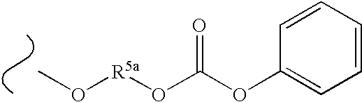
CO[R5a]OC(OC1=CC=CC=C1)=O
